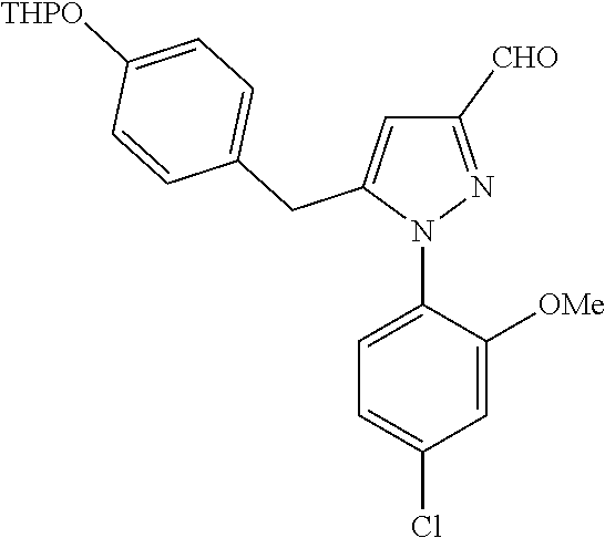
N1(C2=CC=C(Cl)C=C2[OMe])N=C([CHO])C=C1CC1=CC=C([THPO])C=C1
